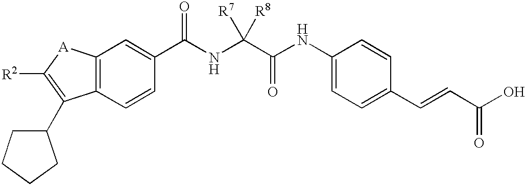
C12=C(C=CC(C(NC(C(NC3=CC=C(C=CC(O)=O)C=C3)=O)([R7])[R8])=O)=C1)C(C1CCCC1)=C([R2])[A]2
